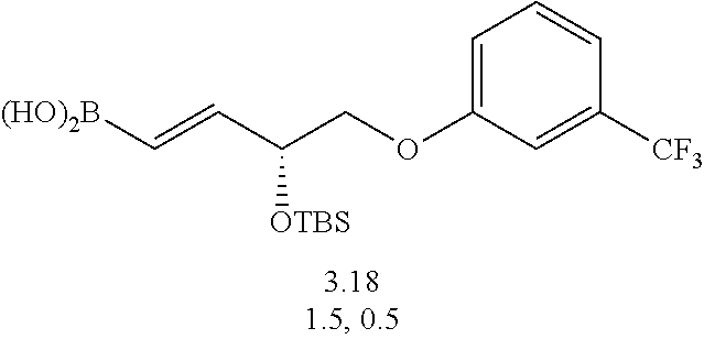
C(C=C[(HO)2B])(COC1=CC=CC([CF3])=C1)[OTBS]
